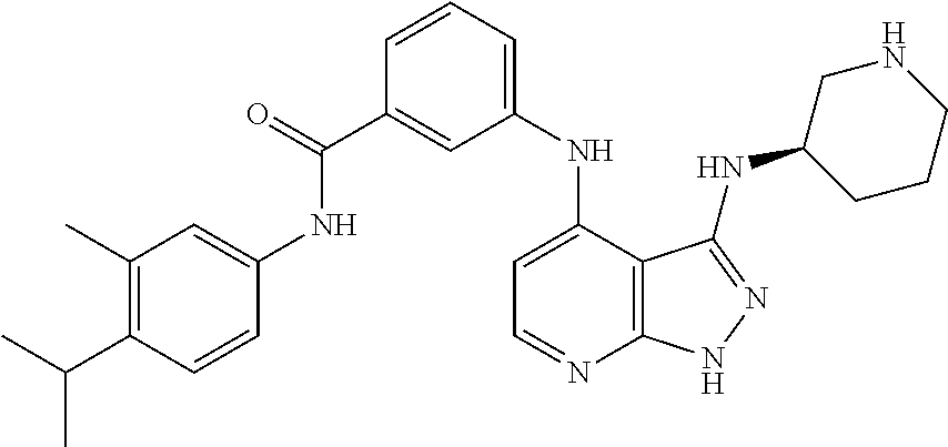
C1(C(NC2=CC(C)=C(C(C)C)C=C2)=O)=CC(NC2=CC=NC3=C2C(NC2CCCNC2)=NN3)=CC=C1
